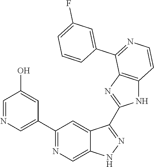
C1(C2=NC=C3C(=C2)C(C2=NC4=C(N2)C=CN=C4C2=CC(F)=CC=C2)=NN3)=CN=CC(O)=C1
